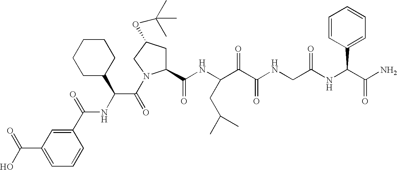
C1=C(C(O)=O)C=C(C(NC(C(=O)N2C(C(NC(C(C(NCC(NC(C(N)=O)C3=CC=CC=C3)=O)=O)=O)CC(C)C)=O)CC(OC(C)(C)C)C2)C2CCCCC2)=O)C=C1
